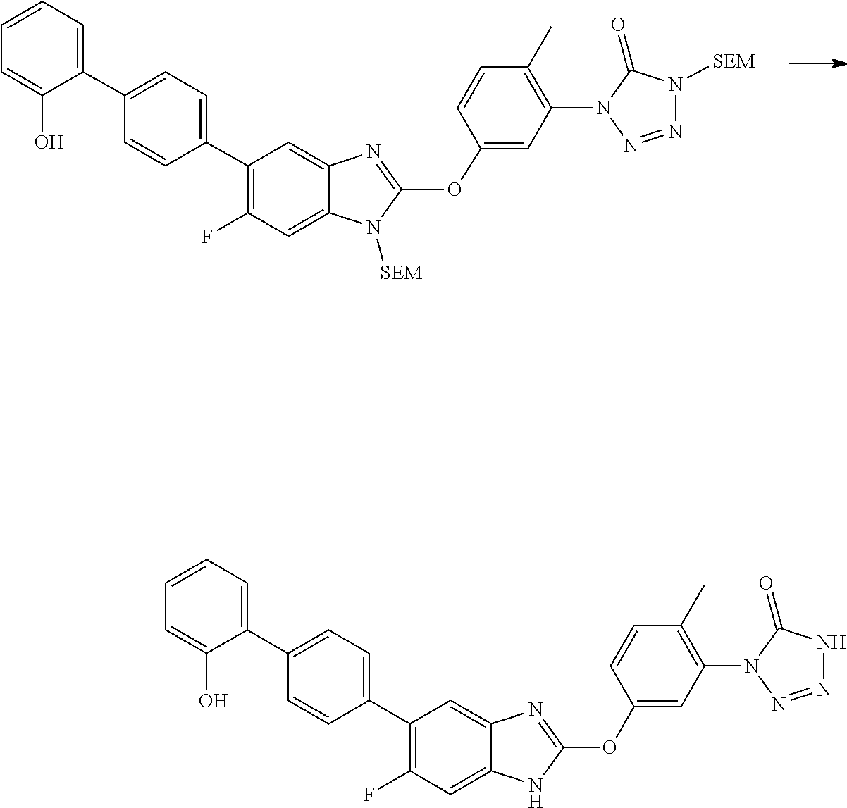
C1(C2=CC=CC=C2O)=CC=C(C2=C(F)C=C3C(=C2)N=C(OC2=CC(N4N=NNC4=O)=C(C)C=C2)N3)C=C1.C1(C2=CC=CC=C2O)=CC=C(C2=C(F)C=C3C(=C2)N=C(OC2=CC(N4N=NN([SEM])C4=O)=C(C)C=C2)N3[SEM])C=C1
